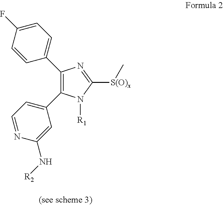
C1(C2=CC=C(F)C=C2)=C(C2=CC=NC(N[R2])=C2)N([R1])C([S(O)x]C)=N1
